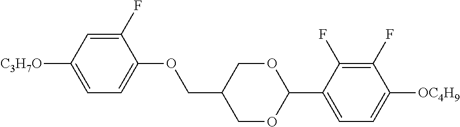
C1(F)=CC([C3H7O])=CC=C1OCC1COC(C2=CC=C([OC4H9])C(F)=C2F)OC1
